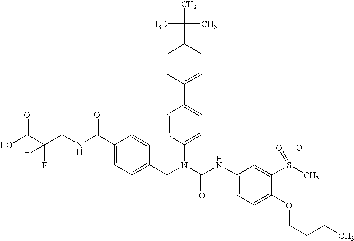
OC(C(CNC(C1=CC=C(CN(C(NC2=CC=C(OCCCC)C(S(C)=O)=C2)=O)C2=CC=C(C3=CCC(C(C)(C)C)CC3)C=C2)C=C1)=O)(F)F)=O.O
